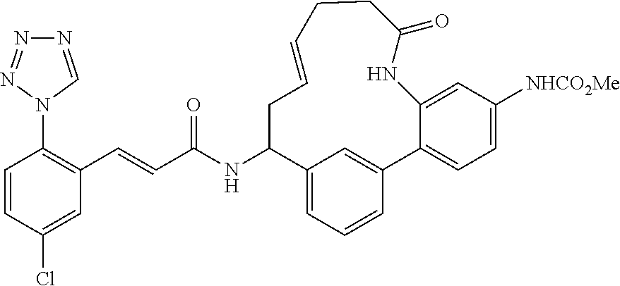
C1=CC(Cl)=CC(C=CC(NC2C3=CC=CC(=C3)C3=CC=C([NHCO2Me])C=C3NC(=O)CCC=CC2)=O)=C1N1C=NN=N1
